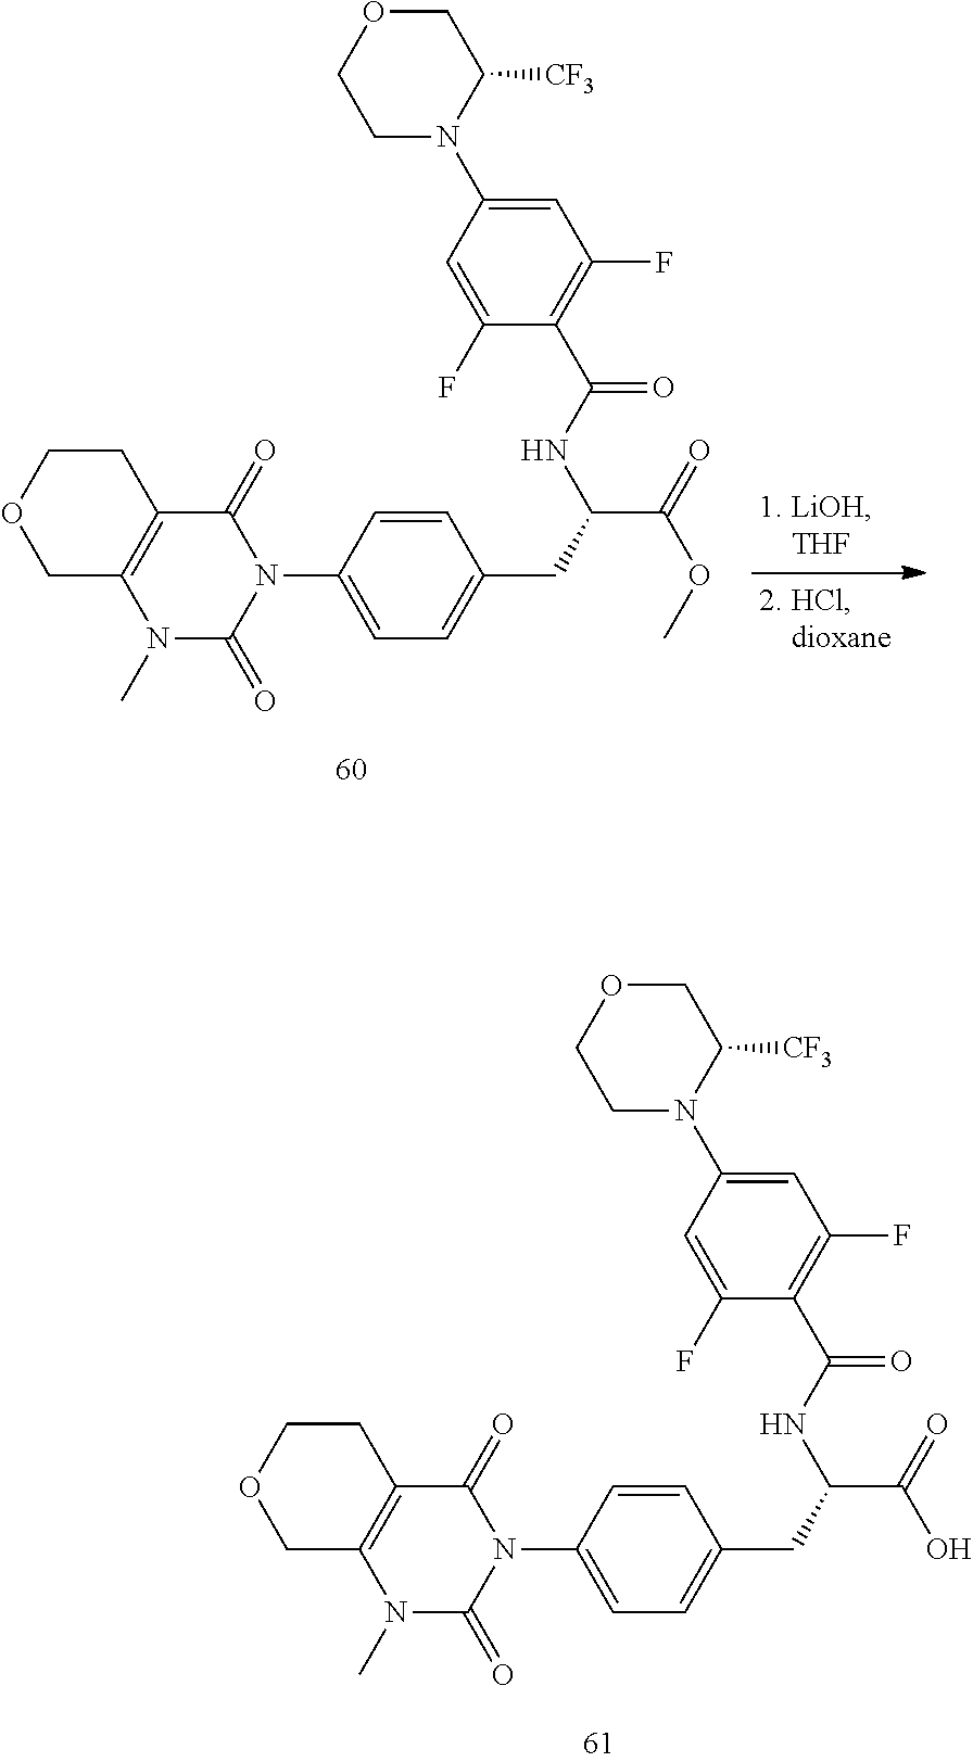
C1N(C2=CC(F)=C(C(NC(CC3=CC=C(N4C(=O)C5=C(N(C)C4=O)COCC5)C=C3)C(=O)O)=O)C(F)=C2)C([CF3])COC1.C1N(C2=CC(F)=C(C(NC(CC3=CC=C(N4C(=O)C5=C(N(C)C4=O)COCC5)C=C3)C(=O)OC)=O)C(F)=C2)C([CF3])COC1
